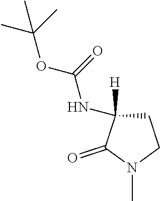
O(C(NC1([H])C(=O)N(C)CC1)=O)C(C)(C)C
